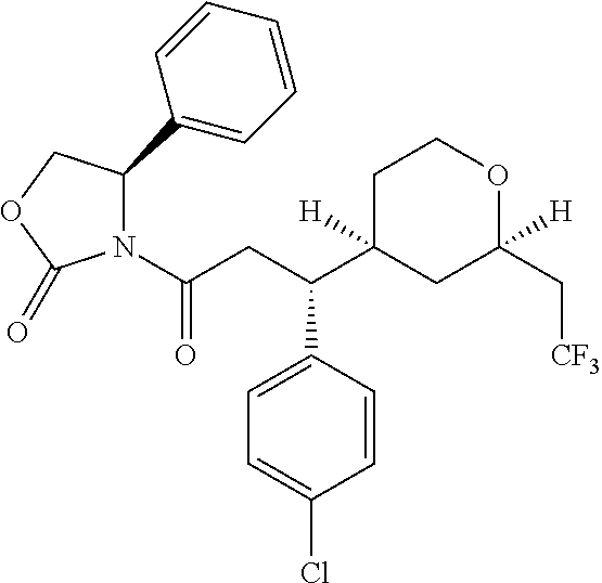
N1(C(CC(C2([H])CC(C[CF3])([H])OCC2)C2=CC=C(Cl)C=C2)=O)C(C2=CC=CC=C2)COC1=O
